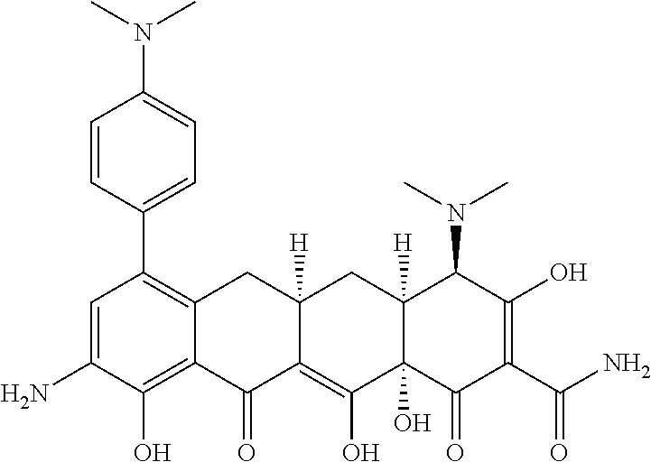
C1=CC(C2=C3C(=C(O)C(N)=C2)C(=O)C2=C(O)C4(O)C([H])(CC2([H])C3)C(N(C)C)C(O)=C(C(N)=O)C4=O)=CC=C1N(C)C
